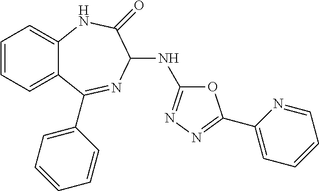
C1=CC=C2C(=C1)NC(=O)C(NC1=NN=C(C3=CC=CC=N3)O1)N=C2C1=CC=CC=C1
